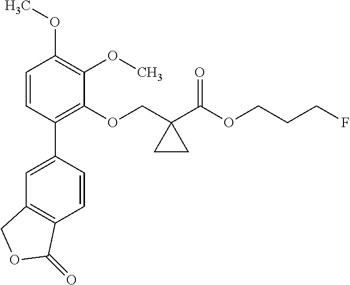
C1=CC(C2=CC3=C(C=C2)C(=O)OC3)=C(OCC2(C(=O)OCCCF)CC2)C(OC)=C1OC
